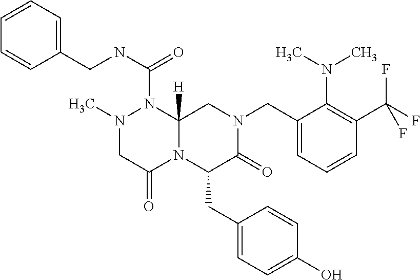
C1=CC=C(CNC(=O)N2N(C)CC(=O)N3C2([H])CN(CC2=CC=CC(C(F)(F)F)=C2N(C)C)C(=O)C3CC2=CC=C(O)C=C2)C=C1
